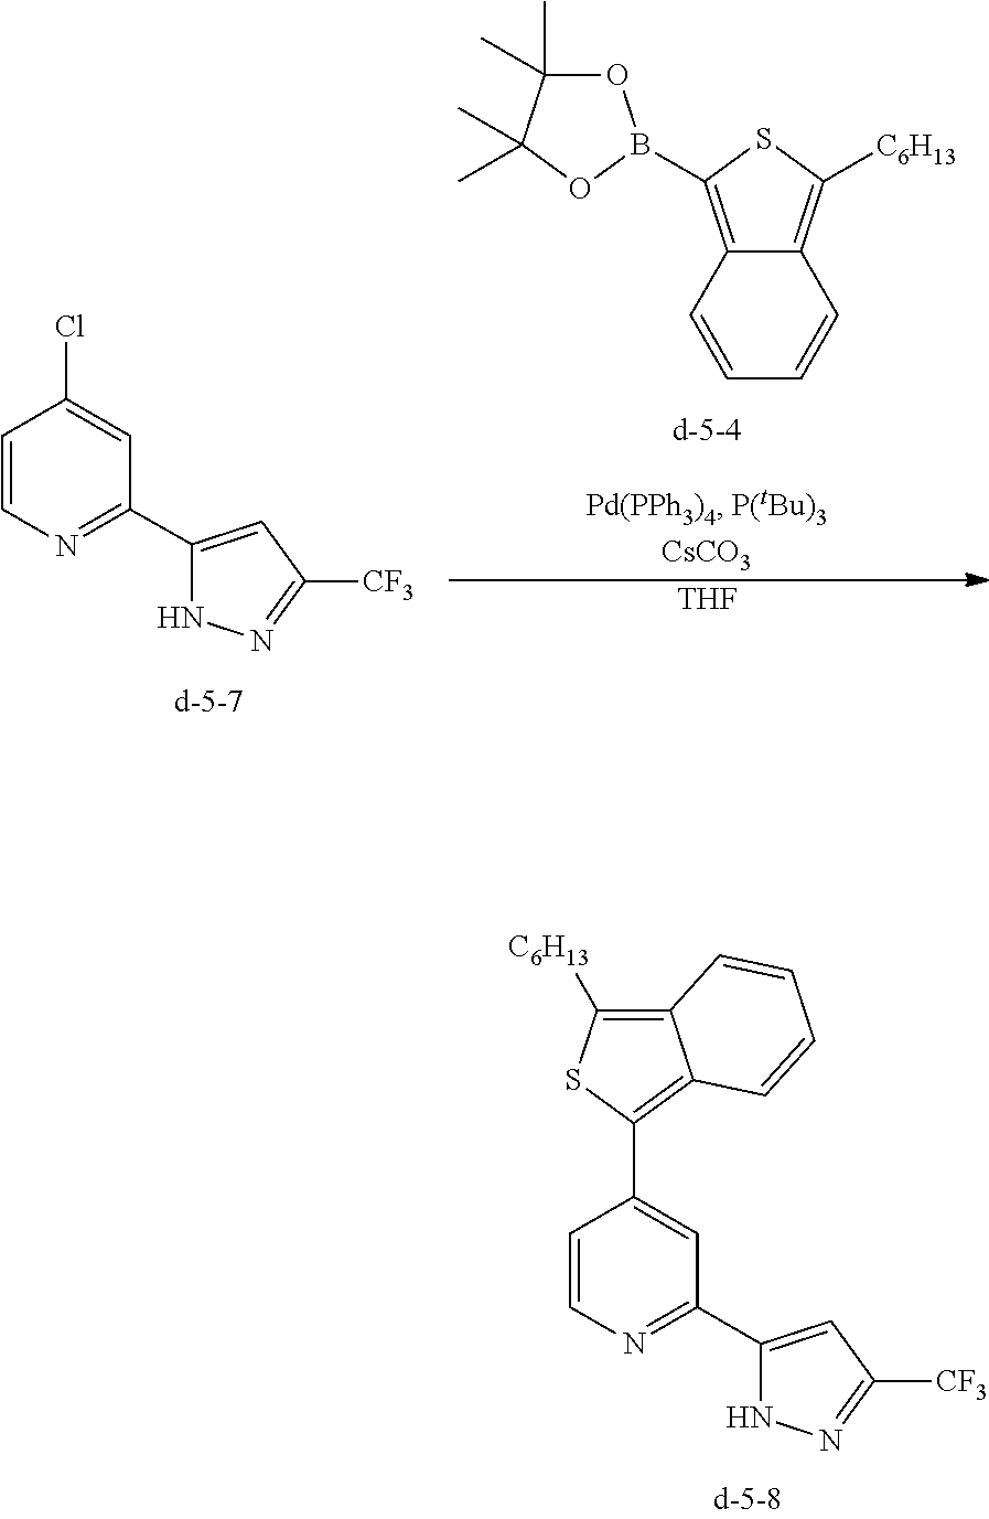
C1=CN=C(C2=CC([CF3])=NN2)C=C1Cl.C12=C(B3OC(C)(C)C(C)(C)O3)SC([C6H13])=C1C=CC=C2.[THF].C1=CN=C(C2=CC([CF3])=NN2)C=C1C1=C2C(=C([C6H13])S1)C=CC=C2
